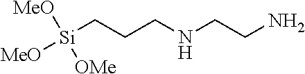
[Si](CCCNCCN)([MeO])([OMe])[MeO]
